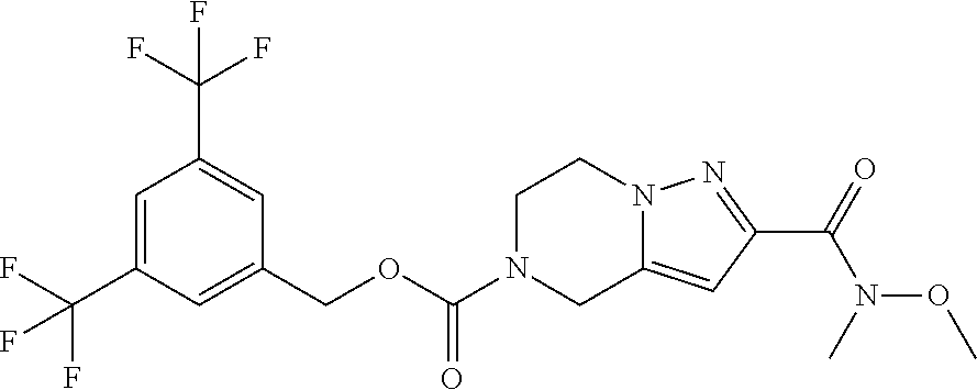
C1=C(C(F)(F)F)C=C(COC(N2CC3=CC(C(=O)N(OC)C)=NN3CC2)=O)C=C1C(F)(F)F
